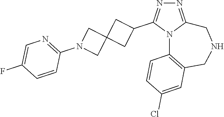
N1=C2N(C(C3CC4(C3)CN(C3=NC=C(F)C=C3)C4)=N1)C1=C(CNC2)C=C(Cl)C=C1
